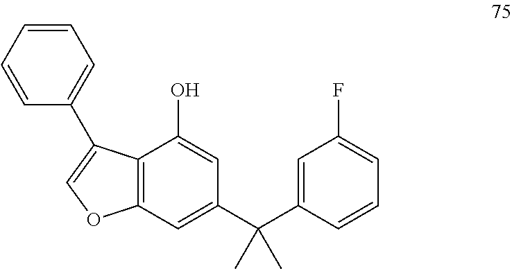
C12=C(C=C(C(C3=CC(F)=CC=C3)(C)C)C=C1O)OC=C2C1=CC=CC=C1
